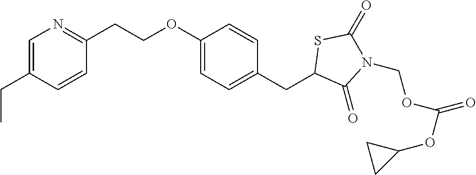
C1=C(CC)C=CC(CCOC2=CC=C(CC3C(=O)N(COC(=O)OC4CC4)C(=O)S3)C=C2)=N1
